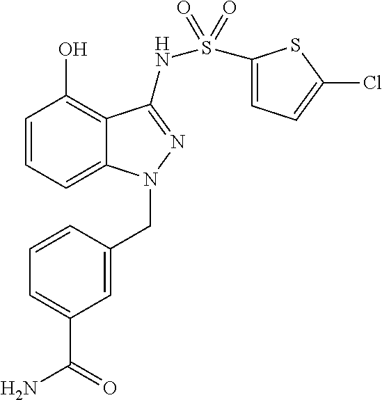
C1=CC=C2C(=C1O)C(NS(=O)(=O)C1=CC=C(Cl)S1)=NN2CC1=CC(C(=O)N)=CC=C1
